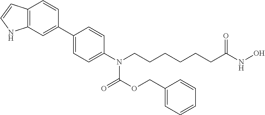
C1(C2=CC3=C(C=C2)C=CN3)=CC=C(N(CCCCCCC(NO)=O)C(OCC2=CC=CC=C2)=O)C=C1
